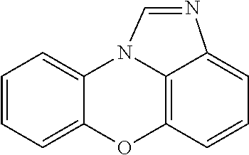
C1=CC=C2C(=C1)N1C=NC3=CC=CC(=C13)O2
